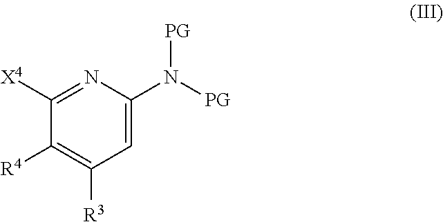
C1([R4])=C([R3])C=C(N([PG])[PG])N=C1[X4]
